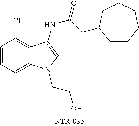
C1=C2C(=C(Cl)C=C1)C(NC(CC1CCCCCC1)=O)=CN2CCO
